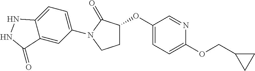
C1(OC2CCN(C3=CC=C4C(=C3)C(=O)NN4)C2=O)=CC=C(OCC2CC2)N=C1
